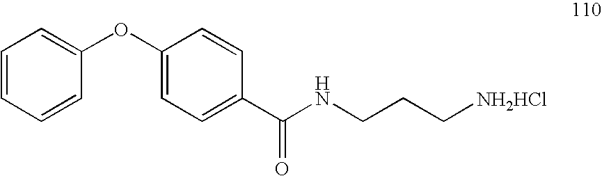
C1=CC=CC(OC2=CC=C(C(NCCC[NH2HCl])=O)C=C2)=C1
